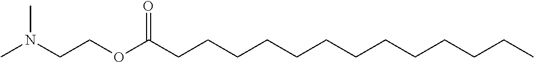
CCCCCCCCCCCCCC(OCCN(C)C)=O
